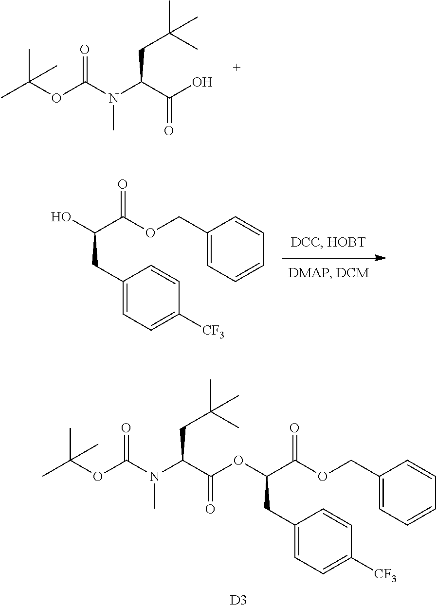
CC(OC(N(C(C(O)=O)CC(C)(C)C)C)=O)(C)C.C(C(=O)OCC1=CC=CC=C1)(CC1=CC=C([CF3])C=C1)OC(C(N(C(OC(C)(C)C)=O)C)CC(C)(C)C)=O.[D3].OC(C(=O)OCC1=CC=CC=C1)CC1=CC=C([CF3])C=C1
